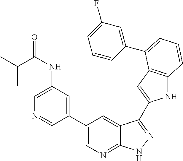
C1(C2=CN=C3C(=C2)C(C2=CC4=C(N2)C=CC=C4C2=CC(F)=CC=C2)=NN3)=CC(NC(C(C)C)=O)=CN=C1
